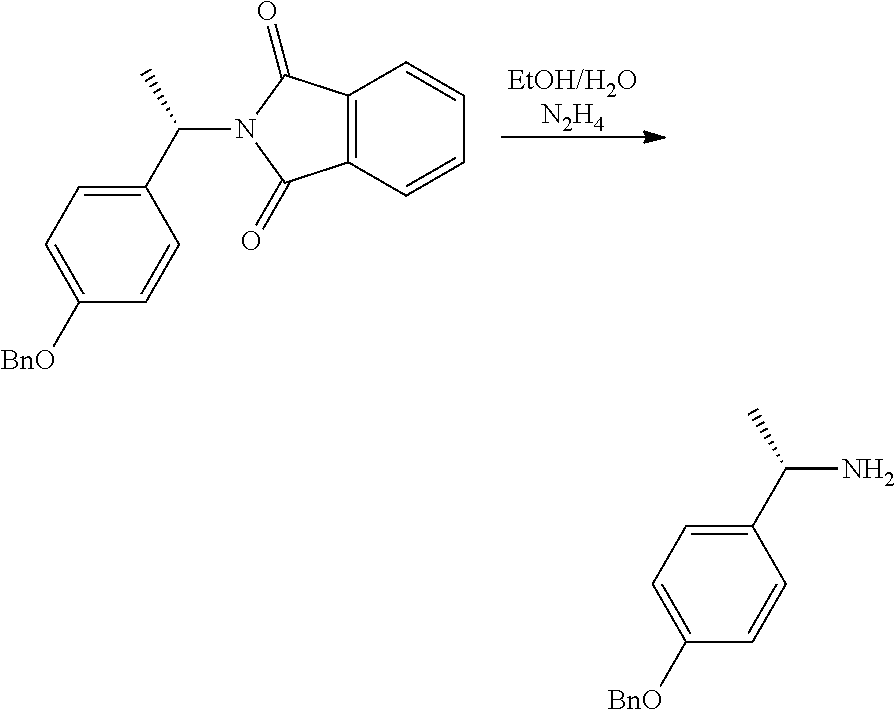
C12=C(C=CC=C1)C(=O)N(C(C1=CC=C([BnO])C=C1)C)C2=O.C1(C(N)C)=CC=C([BnO])C=C1
